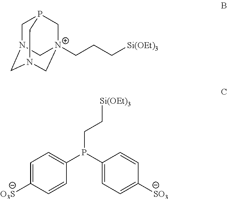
C(C[Si(OEt)3])P(C1=CC=C([SO3])C=C1)C1=CC=C([O3S])C=C1.C1N2CN3C[N+](CCC[Si(OEt)3])(CP1C3)C2
